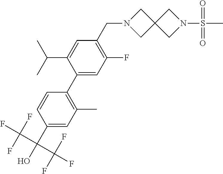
C1(F)=C(CN2CC3(C2)CN(S(C)(=O)=O)C3)C=C(C(C)C)C(C2=C(C)C=C(C(C(F)(F)F)(C(F)(F)F)O)C=C2)=C1
